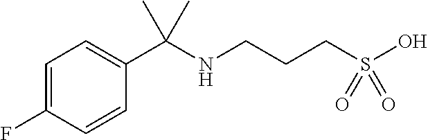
C1=C(F)C=CC(C(NCCCS(O)(=O)=O)(C)C)=C1
